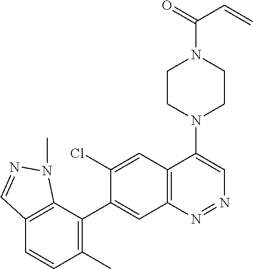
C12=C(C(C3=CC4=C(C=C3Cl)C(N3CCN(C(=O)C=C)CC3)=CN=N4)=C(C)C=C1)N(C)N=C2
